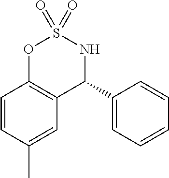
C1=CC(C)=CC2=C1OS(=O)(=O)NC2C1=CC=CC=C1
